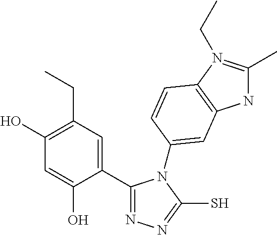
C1(C2=CC(CC)=C(O)C=C2O)=NN=C(S)N1C1=CC2=C(N(CC)=C(C)N2)C=C1
